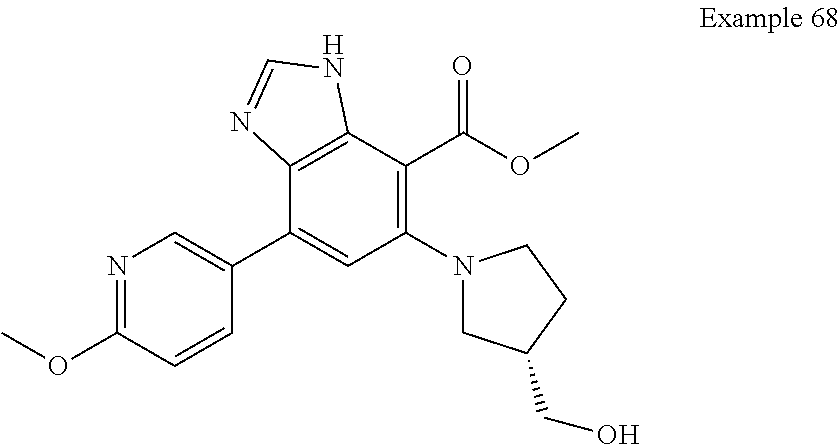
N1=C(OC)C=CC(C2=CC(N3CC(CO)CC3)=C(C(OC)=O)C3=C2N=CN3)=C1
